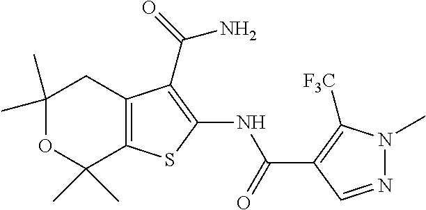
C1(C)(C)OC(C)(C)C2=C(C1)C(C(N)=O)=C(NC(=O)C1=C([CF3])N(C)N=C1)S2
